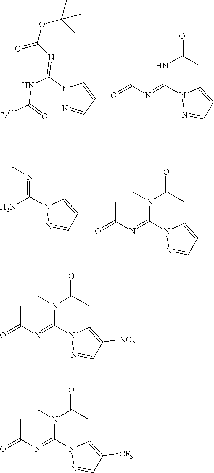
N1(C(=NC(=O)OC(C)(C)C)NC(=O)[F3C])N=CC=C1.O=C(C)NC(=NC(=O)C)N1N=CC=C1.N(=C(N1N=CC=C1)N)C.O=C(C)N(C(=NC(C)=O)N1N=CC=C1)C.O=C(C)N(C(=NC(C)=O)N1N=CC([NO2])=C1)C.O=C(C)N(C(=NC(C)=O)N1N=CC([CF3])=C1)C
